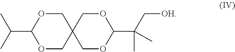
C1OC(C(C)C)OCC12COC(C(C)(C)C[OH])OC2
